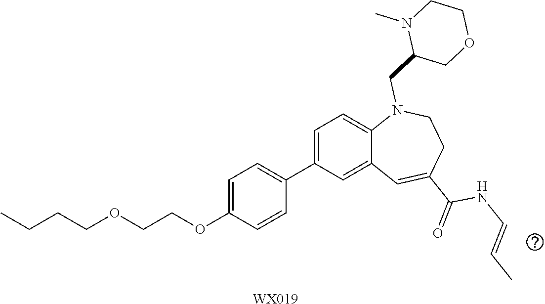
[WX019].CCCCOCCOC1=CC=C(C2=CC=C3C(=C2)C=C(C(=O)NC=CC)CCN3CC2COCCN2C)C=C1
